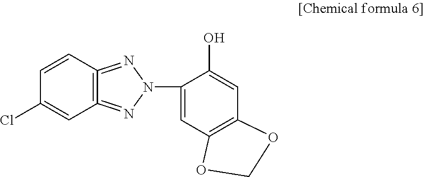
C12=C(=NN(C3=CC4=C(C=C3O)OCO4)N=1)C=CC(Cl)=C2
